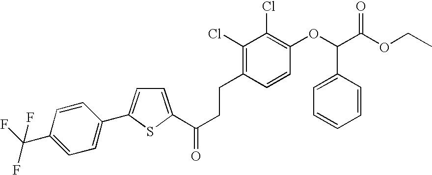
C(CCC1=C(Cl)C(Cl)=C(OC(C(=O)OCC)C2=CC=CC=C2)C=C1)(=O)C1=CC=C(C2=CC=C(C(F)(F)F)C=C2)S1
